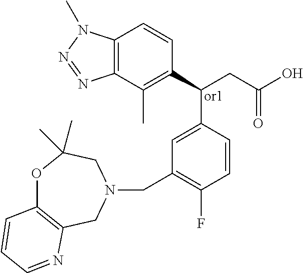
C1(C(CC(=O)O)C2=CC(CN3CC4=C(OC(C)(C)C3)C=CC=N4)=C(F)C=C2)=C(C)C2=C(C=C1)N(C)N=N2
